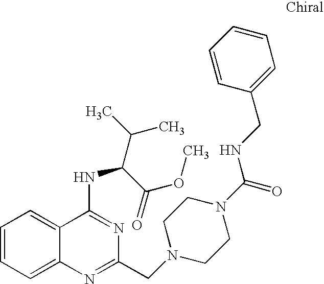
C1=CC=C2C(=C1)C(NC(C(C)C)C(=O)OC)=NC(CN1CCN(C(=O)NCC3=CC=CC=C3)CC1)=N2
